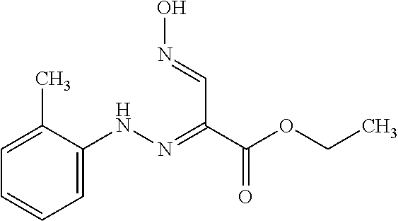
C1=CC=C(NN=C(C(OCC)=O)C=NO)C(C)=C1
